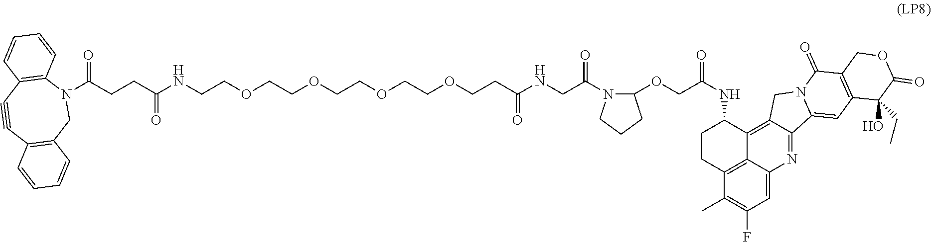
N1(C(CCC(NCCOCCOCCOCCOCCC(NCC(N2CCCC2OCC(NC2CCC3=C4C2=C2C(=NC4=CC(F)=C3C)C3=CC4=C(C(=O)N3C2)COC(=O)C4(O)CC)=O)=O)=O)=O)=O)C2=C(C#CC3=C(C1)C=CC=C3)C=CC=C2
